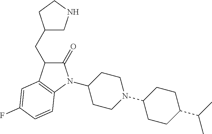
C1(N2C(=O)C(CC3CNCC3)C3=C2C=CC(F)=C3)CCN(C2CCC(C(C)C)CC2)CC1
